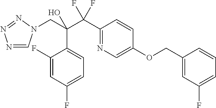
N1=CN(CC(C(C2=NC=C(OCC3=CC(F)=CC=C3)C=C2)(F)F)(O)C2=CC=C(F)C=C2F)N=N1
